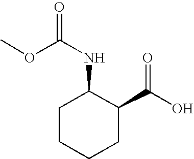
C1C(NC(=O)OC)C(C(O)=O)CCC1
